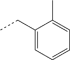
CCC1=CC=CC=C1C
